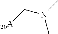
C(N(C)C)[20A]
